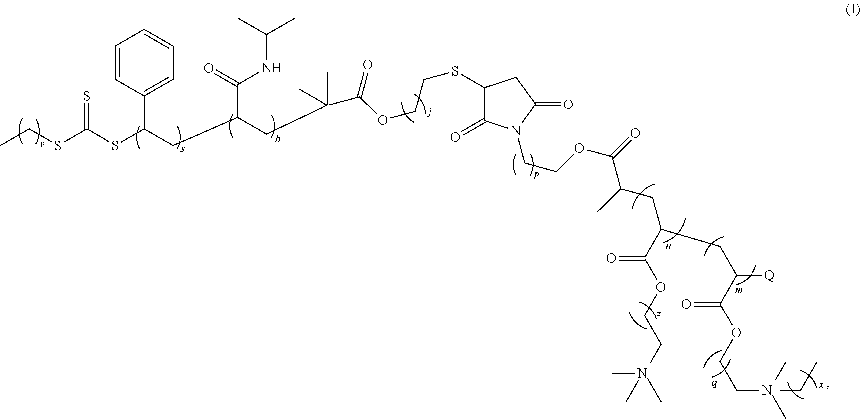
CCSC(SC(CC(CC(C)(C)C(OCCSC1C(=O)N(CCOC(=O)C(C)CC(CC([Q])C(OCC[N+](C)(C)CC)=O)C(OCC[N+](C)(C)C)=O)C(=O)C1)=O)C(=O)NC(C)C)C1=CC=CC=C1)=S
